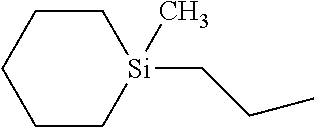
C1CCCC[Si]1(CCC)C
